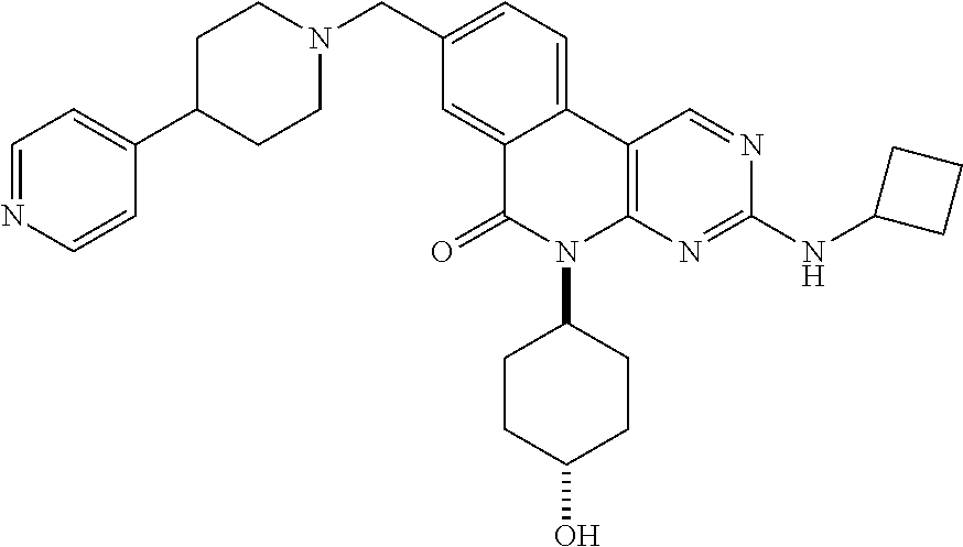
C1C(C2=CC=NC=C2)CCN(CC2=CC=C3C(=C2)C(=O)N(C2CCC(O)CC2)C2=C3C=NC(NC3CCC3)=N2)C1
